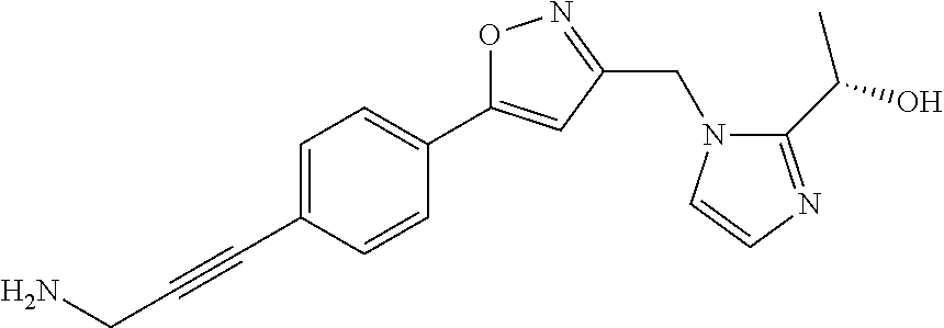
C1=C(C#CCN)C=CC(C2=CC(CN3C(C(O)C)=NC=C3)=NO2)=C1
